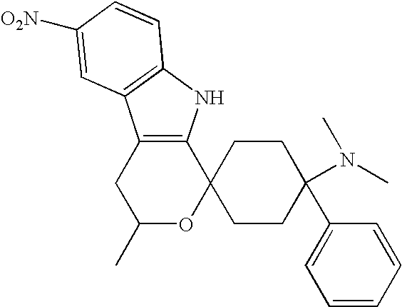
C12=C(NC3=C1C=C([O2N])C=C3)C1(OC(C)C2)CCC(C2=CC=CC=C2)(N(C)C)CC1
